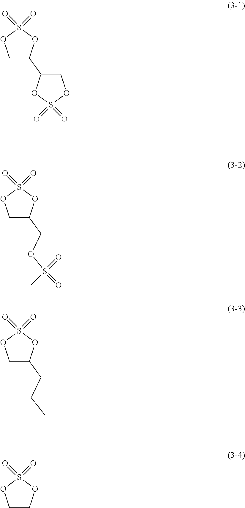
C1C(C2COS(=O)(=O)O2)OS(=O)(=O)O1.C1C(COS(=O)(C)=O)OS(=O)(=O)O1.C1C(CCC)OS(=O)(=O)O1.C1COS(=O)(=O)O1
